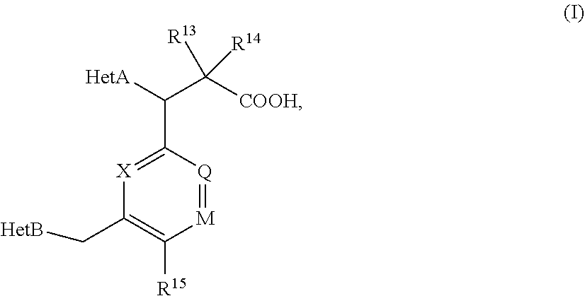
[X]1=C(C([HetA])C([COOH])([R13])[R14])[Q]=[M]C([R15])=C1C[HetB]
